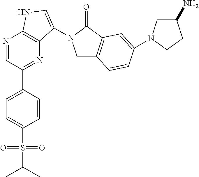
N1=CC(C2=CC=C(S(=O)(=O)C(C)C)C=C2)=NC2=C1NC=C2N1CC2=C(C1=O)C=C(N1CC(N)CC1)C=C2
